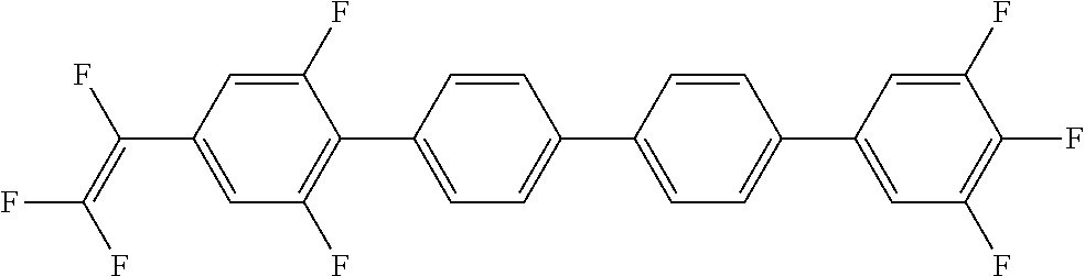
C(C1=CC(F)=C(C2=CC=C(C3=CC=C(C4=CC(F)=C(F)C(F)=C4)C=C3)C=C2)C(F)=C1)(=C(F)F)F
